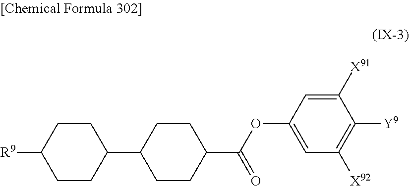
C1CC(C2CCC(C(OC3=CC([X92])=C([Y9])C([X91])=C3)=O)CC2)CCC1[R9]
